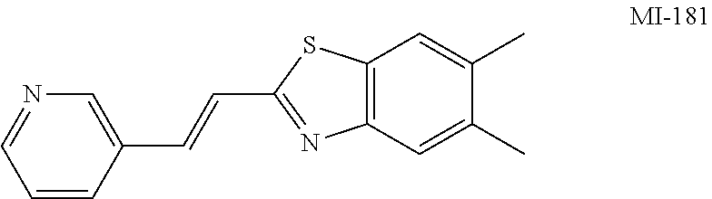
C12=C(C=C(C)C(C)=C1)N=C(C=CC1=CN=CC=C1)S2
